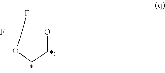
O1C(F)(F)OCC1
